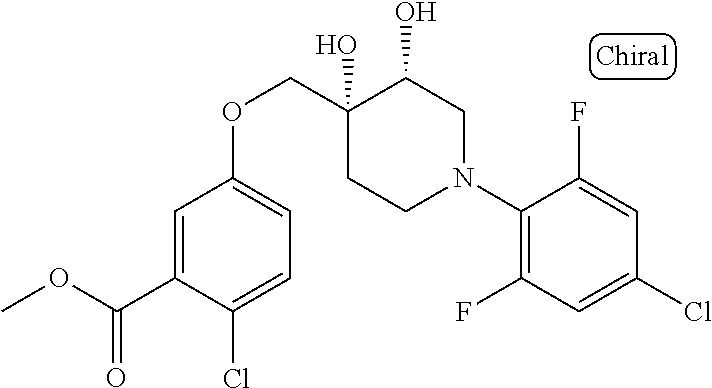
C1(N2CC(O)C(O)(COC3=CC=C(Cl)C(C(OC)=O)=C3)CC2)=C(F)C=C(Cl)C=C1F
